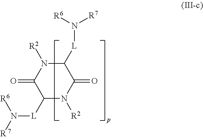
C1([L]N([R6])[R7])N([R2])C(=O)C([L]N([R6])[R])N([R2])C1=O
